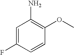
C1=C(F)C=CC(OC)=C1N
